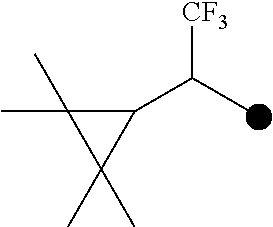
C1(C(C)[CF3])C(C)(C)C1(C)C
